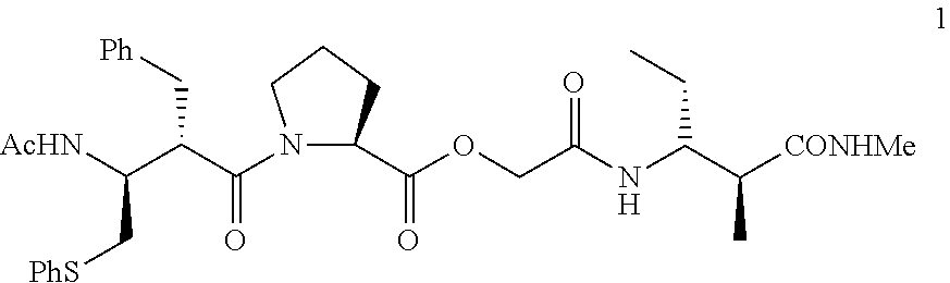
N(C(C([CONHMe])C)CC)C(COC(=O)C1N(C(C(C([AcHN])C[PhS])C[Ph])=O)CCC1)=O
